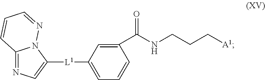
C12=NC=C([L1]C3=CC=CC(C(NCCC[A1])=O)=C3)N1N=CC=C2
